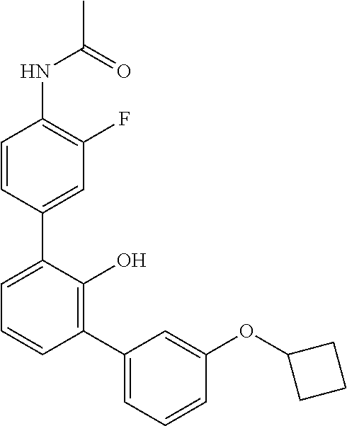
C1(NC(C)=O)=C(F)C=C(C2=CC=CC(C3=CC=CC(OC4CCC4)=C3)=C2O)C=C1
